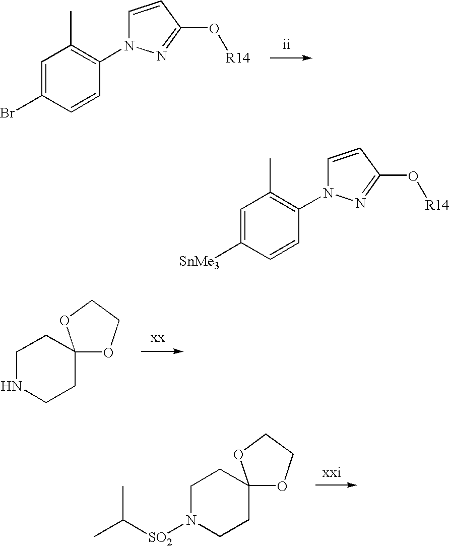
C1=C(Br)C=CC(N2C=CC(O[R14])=N2)=C1C.C12(OCCO1)CCNCC2.C12(OCCO1)CCN([SO2]C(C)C)CC2.C1=C([SnMe3])C=CC(N2C=CC(O[R14])=N2)=C1C
